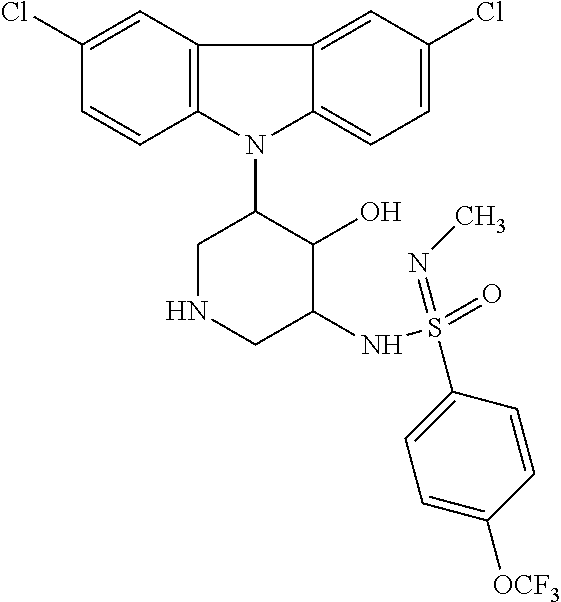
N1(C2CNCC(NS(=O)(=NC)C3=CC=C([OCF3])C=C3)C2O)C2=C(C3=CC(Cl)=CC=C13)C=C(Cl)C=C2
